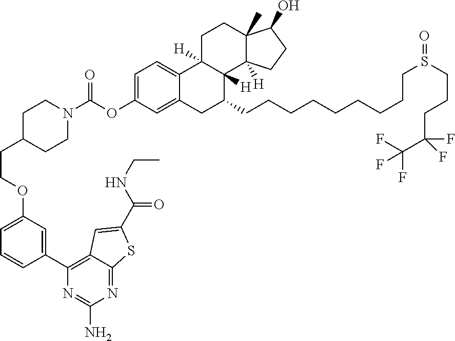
C1=C(OCCC2CCN(C(OC3=CC=C4C(=C3)CC(CCCCCCCCCS(=O)CCCC(C(F)(F)F)(F)F)C3([H])C4([H])CCC4(C)C3([H])CCC4O)=O)CC2)C=C(C2=C3C(=NC(N)=N2)SC(C(NCC)=O)=C3)C=C1
